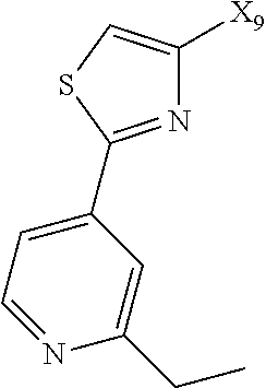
N1=C(C2=CC=NC(CC)=C2)SC=C1[X9]
